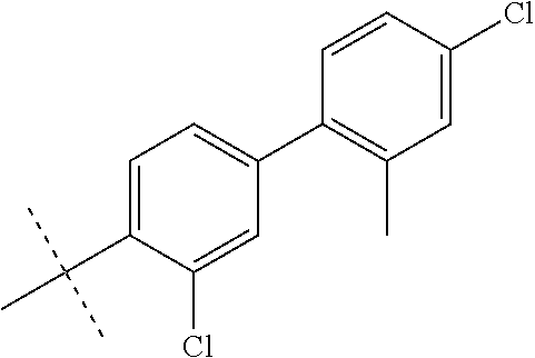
C1=C(C(C)(C)C)C(Cl)=CC(C2=C(C)C=C(Cl)C=C2)=C1
